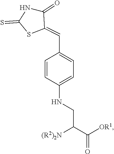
N(CC(C([OR1])=O)[(R2)2N])C1=CC=C(C=C2C(=O)NC(=S)S2)C=C1
